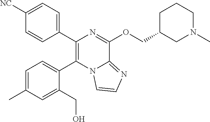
C1(C2=C(C3=CC=C(C)C=C3CO)N3C(=NC=C3)C(OCC3CN(C)CCC3)=N2)=CC=C([NC])C=C1
